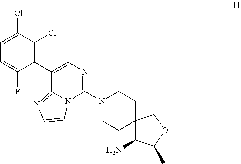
C1=C(Cl)C(Cl)=C(C2=C(C)N=C(N3CCC4(CC3)C(N)C(C)OC4)N3C2=NC=C3)C(F)=C1
